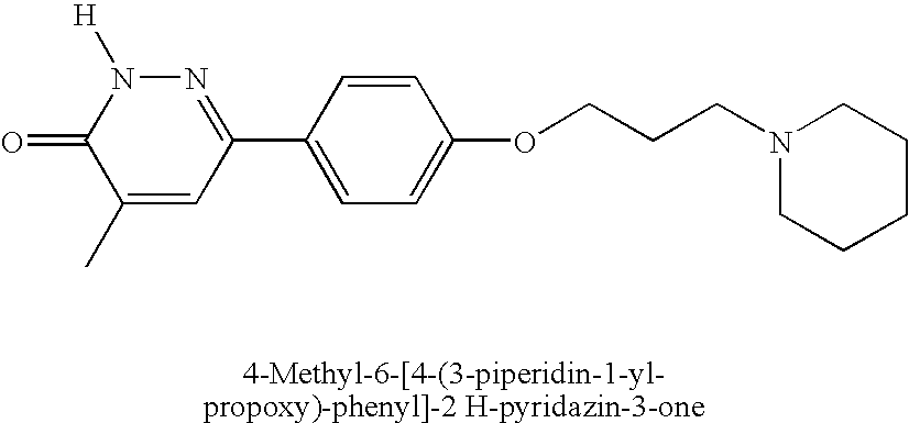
C1(C)=CC(C2=CC=C(OCCCN3CCCCC3)C=C2)=NN([H])C1=O
